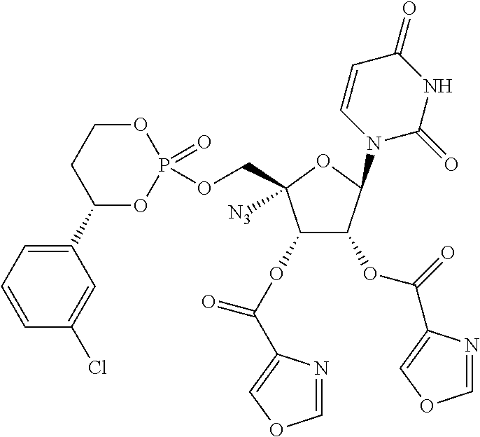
C1(OC(C2=COC=N2)=O)C(OC(=O)C2=COC=N2)C(N2C=CC(=O)NC2=O)OC1(COP1(=O)OCCC(C2=CC=CC(Cl)=C2)O1)[N3]
